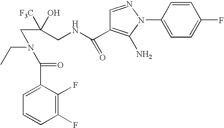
C1=CC(N2N=CC(C(NCC([F3C])(O)CN(CC)C(=O)C3=CC=CC(F)=C3F)=O)=C2N)=CC=C1F
